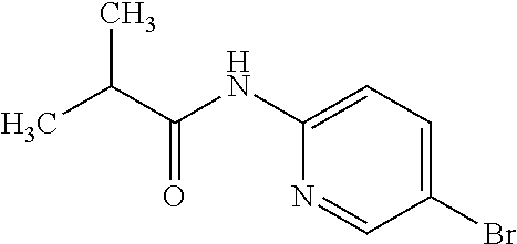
CC(C)C(=O)NC1=CC=C(Br)C=N1
